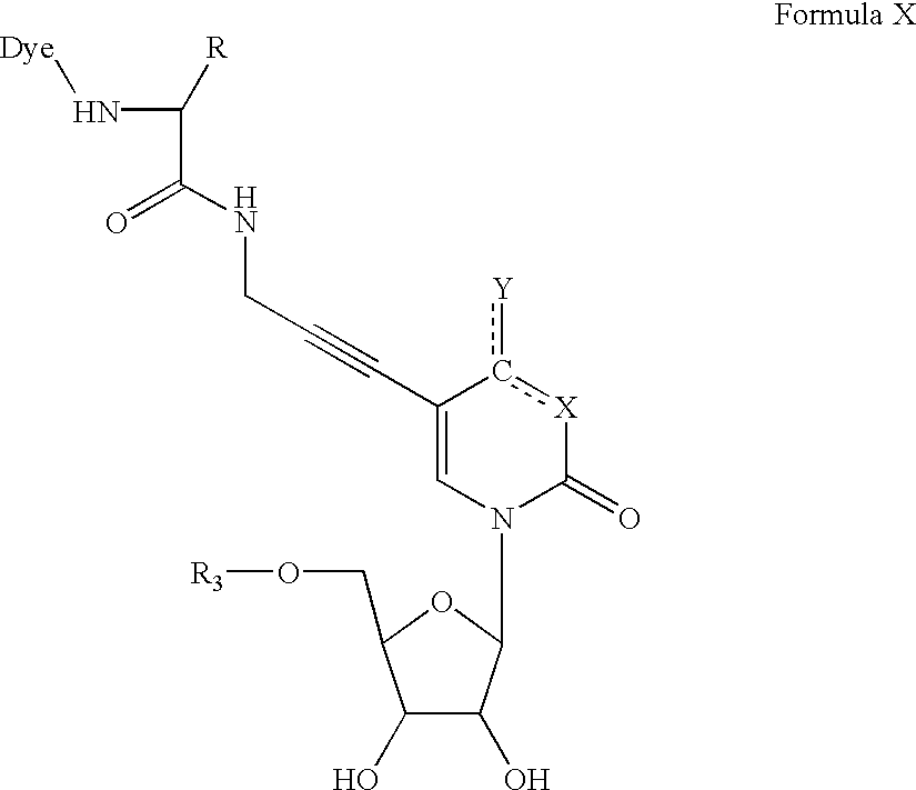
C1(C#CCNC(=O)C(N[Dye])[R])=CN(C2C(O)C(O)C(CO[R3])O2)C(=O)[X]c1[Y]
